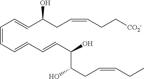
C(=CC=CC=CC(O)C(CC=CCC)O)C=CC(CC=CCC[CO2-])O
